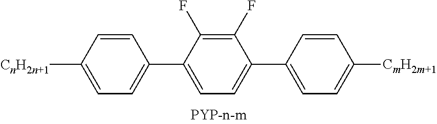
C1=C(C2=CC=C([CnH2n+1])C=C2)C(F)=C(F)C(C2=CC=C([CmH2m+1])C=C2)=C1
